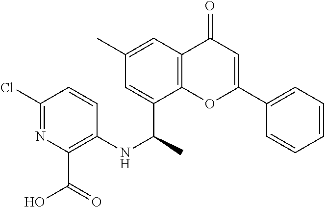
CC(C1=CC(C)=CC2=C1OC(C1=CC=CC=C1)=CC2=O)NC1=C(C(=O)O)N=C(Cl)C=C1
